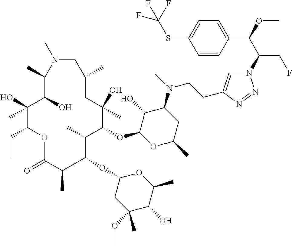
N1=NN(C(C(C2=CC=C(SC(F)(F)F)C=C2)OC)CF)C=C1CCN(C1C(O)C(OC2C(C)C(OC3CC(OC)(C)C(O)C(C)O3)C(C)C(=O)OC(CC)C(O)(C)C(O)C(C)N(C)CC(C)CC2(O)C)OC(C)C1)C
